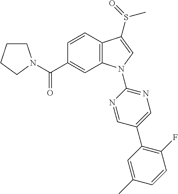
C(C1=CC2=C(C=C1)C(S(C)=O)=CN2C1=NC=C(C2=C(F)C=CC(C)=C2)C=N1)(=O)N1CCCC1
